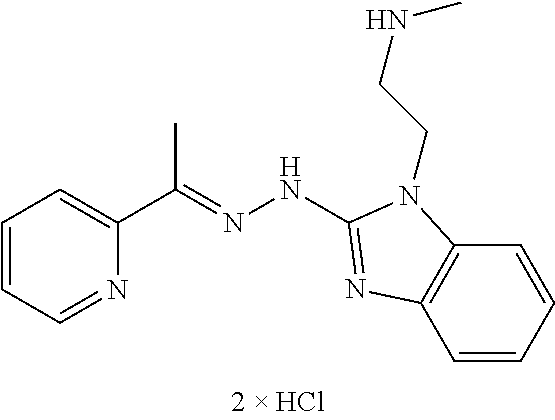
C(=NNC1=NC2=C(C=CC=C2)N1CCNC)(C)C1=CC=CC=N1
